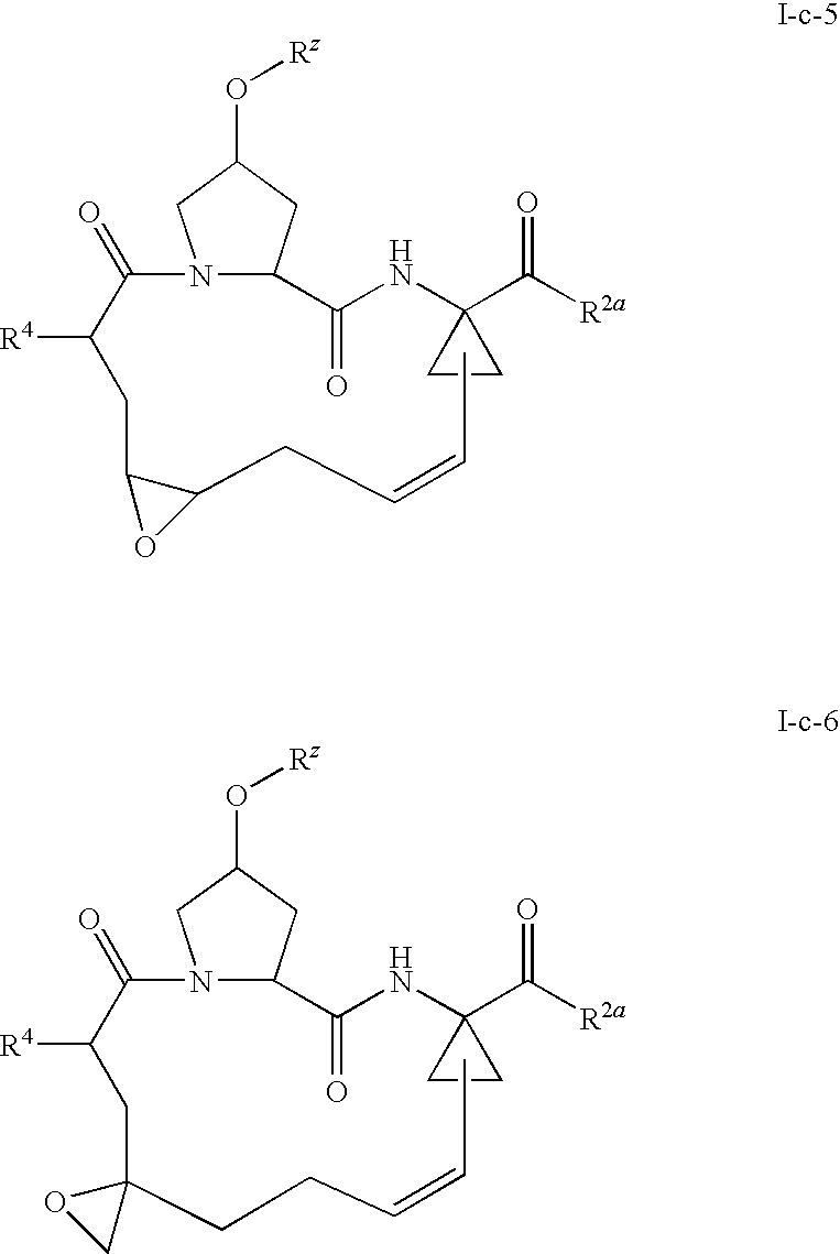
N1(C(C(CC2OC2CC=CC)[R4])=O)C(C(NC2(C([R2a])=O)CC2)=O)CC(O[Rz])C1.N1(C(C(CC2(CCC=CC)OC2)[R4])=O)C(C(NC2(C([R2a])=O)CC2)=O)CC(O[Rz])C1
